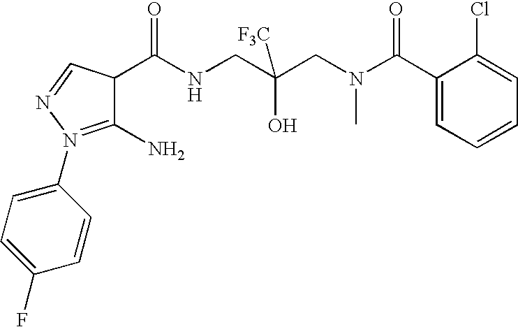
C1(C(NCC(CN(C(C2=CC=CC=C2Cl)=O)C)(O)[F3C])=O)C(N)=N(C2=CC=C(F)C=C2)N=C1
